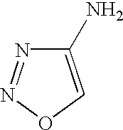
C1(N)=CON=N1
